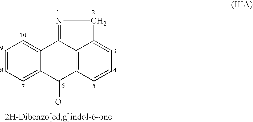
C12=CC=CC=C1C(=O)C1=C3C2=NCC3=CC=C1
